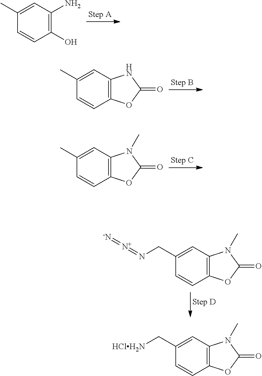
C1(O)=C(N)C=C(C)C=C1.C12=C(C=C(C)C=C1)NC(=O)O2.C12=C(C=C(C)C=C1)N(C)C(=O)O2.C12=C(C=C(CN=[N+]=[-N])C=C1)N(C)C(=O)O2.C12=C(C=C(C[HClH2N])C=C1)N(C)C(=O)O2
